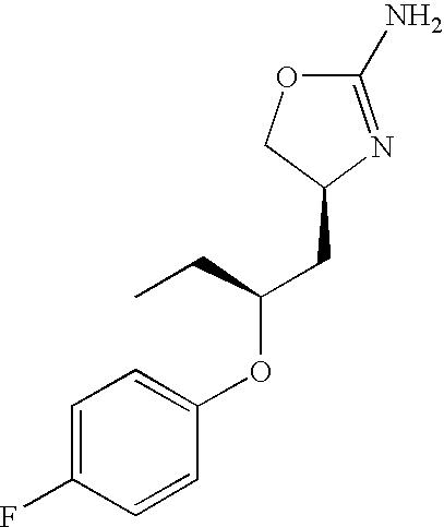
O1C(N)=NC(CC(OC2=CC=C(F)C=C2)CC)C1
